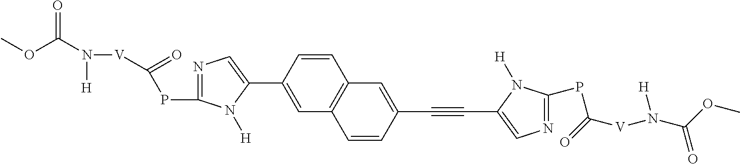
C1(C2=CC3=C(C=C2)C=C(C#CC2=CN=C(PC([V]N(C(OC)=O)[H])=O)N2[H])C=C3)=CN=C(PC(=O)[V]N(C(OC)=O)[H])N1[H]
